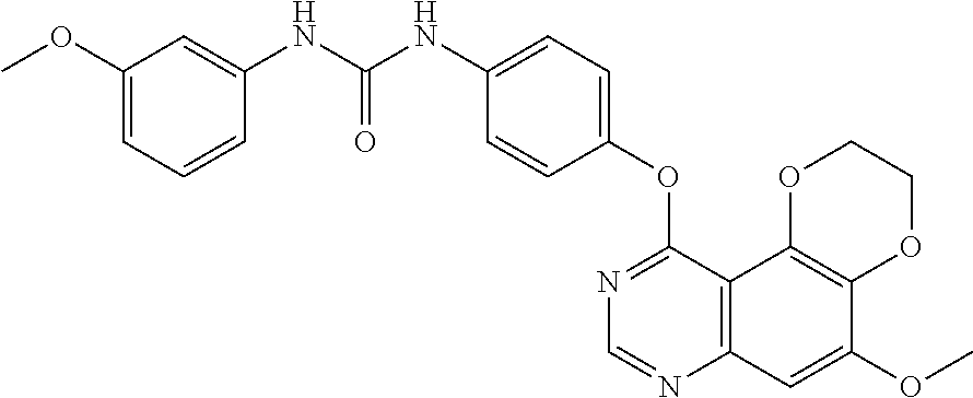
C12=C(C3=C(C=C1OC)N=CN=C3OC1=CC=C(NC(NC3=CC(OC)=CC=C3)=O)C=C1)OCCO2
